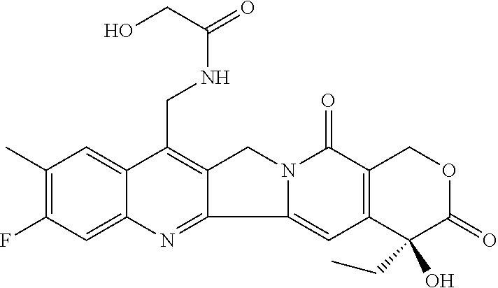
C1(C)=C(F)C=C2C(=C1)C(CNC(=O)CO)=C1C(=N2)C2=CC3=C(C(=O)N2C1)COC(=O)C3(CC)O
